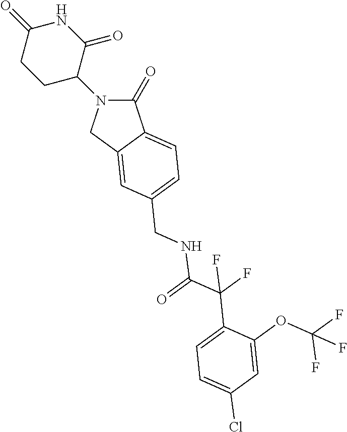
C1(=O)N(C2CCC(=O)NC2=O)CC2=CC(CNC(C(C3=CC=C(Cl)C=C3OC(F)(F)F)(F)F)=O)=CC=C12
